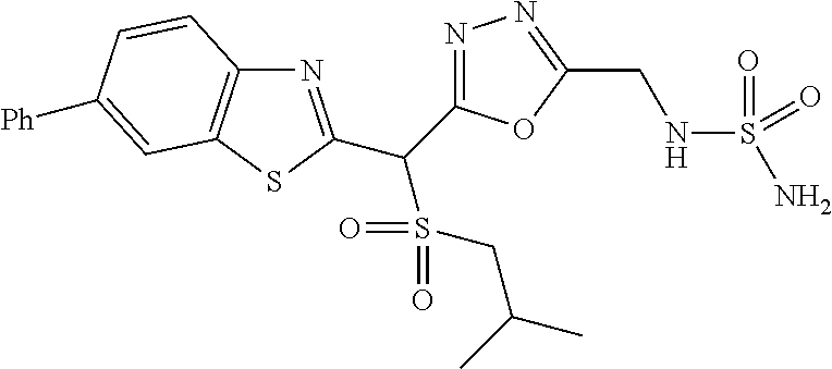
N1=C(C(C2=NC3=C(S2)C=C([Ph])C=C3)S(=O)(=O)CC(C)C)OC(CNS(N)(=O)=O)=N1
